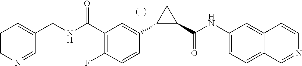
C1(C(NC2=CC=C3C(=C2)C=CN=C3)=O)CC1C1=CC(C(NCC2=CC=CN=C2)=O)=C(F)C=C1
